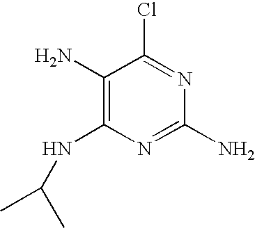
C1(N)=C(NC(C)C)N=C(N)N=C1Cl
